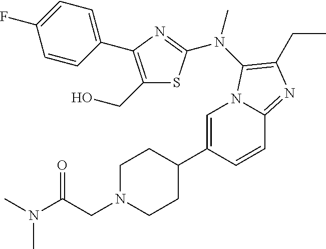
C1=C(C2CCN(CC(N(C)C)=O)CC2)C=CC2=NC(CC)=C(N(C)C3=NC(C4=CC=C(F)C=C4)=C(CO)S3)N12
